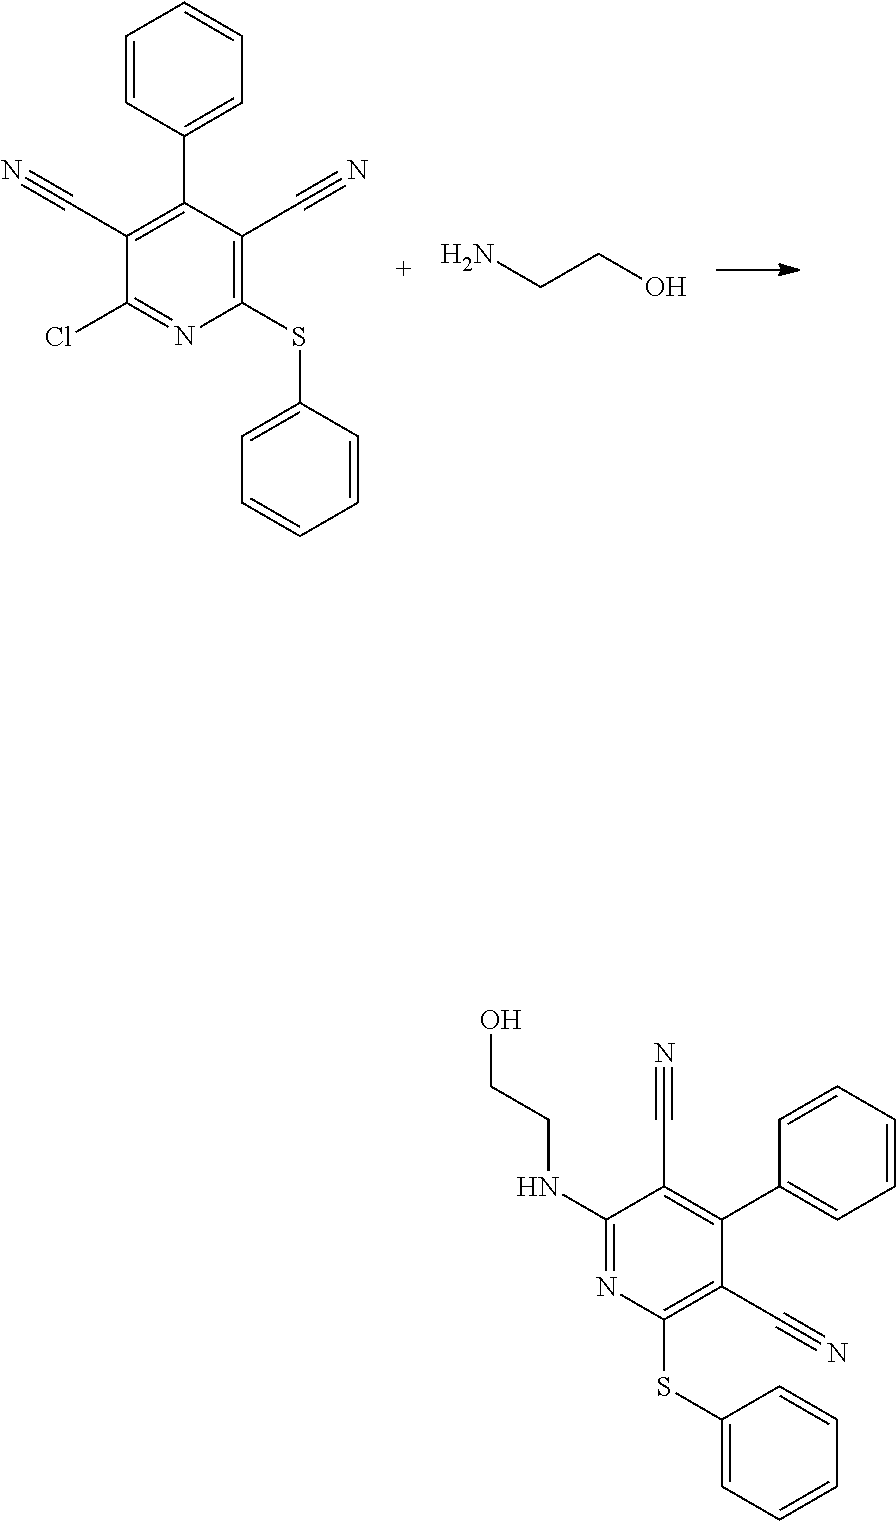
C1=CC(C2=C(C#N)C(Cl)=NC(SC3=CC=CC=C3)=C2C#N)=CC=C1.NCCO.C1(NCCO)=NC(SC2=CC=CC=C2)=C(C#N)C(C2=CC=CC=C2)=C1C#N
